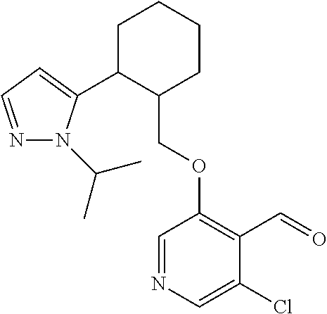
C1C(C2=CC=NN2C(C)C)C(COC2=C(C=O)C(Cl)=CN=C2)CCC1
